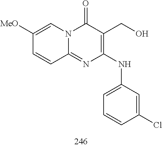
C1=C([MeO])C=CC2=NC(NC3=CC=CC(Cl)=C3)=C(CO)C(=O)N12
